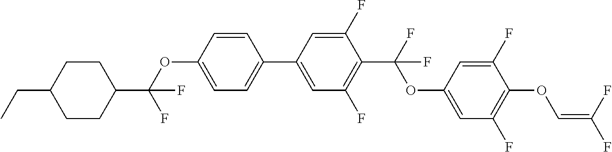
C1CC(C(OC2=CC=C(C3=CC(F)=C(C(F)(OC4=CC(F)=C(OC=C(F)F)C(F)=C4)F)C(F)=C3)C=C2)(F)F)CCC1CC
